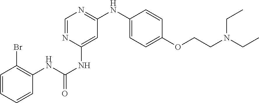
C1=CC=CC(NC(NC2=CC(NC3=CC=C(OCCN(CC)CC)C=C3)=NC=N2)=O)=C1Br
